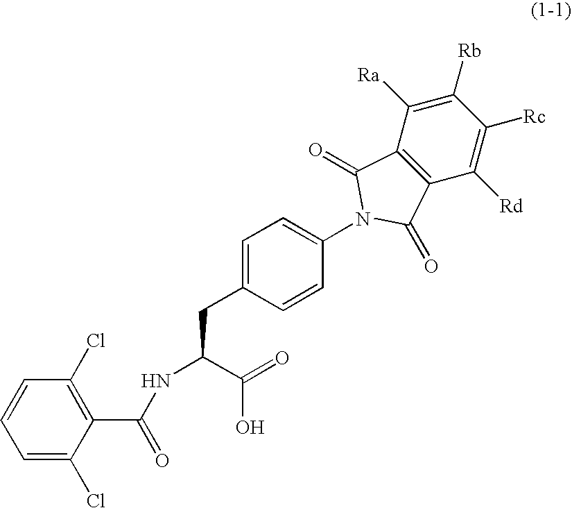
C1=CC=C(Cl)C(C(NC(CC2=CC=C(N3C(=O)C4=C(C([Rd])=C([Rc])C([Rb])=C4[Ra])C3=O)C=C2)C(=O)O)=O)=C1Cl
